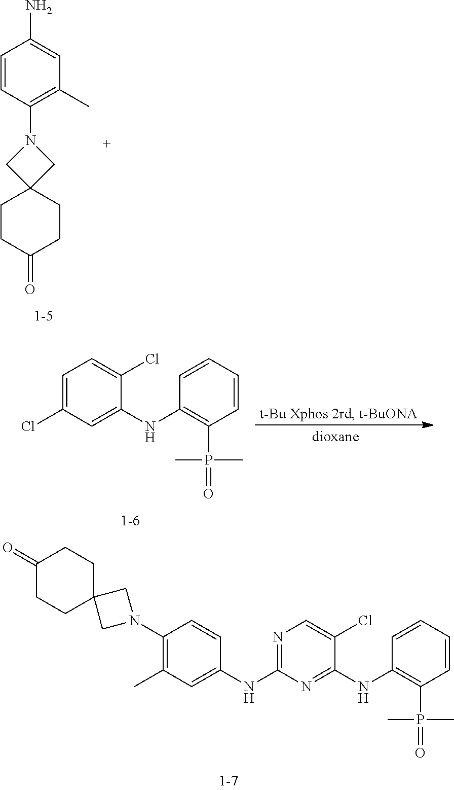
C1CC(=O)CCC12CN(C1=C(C)C=C(N)C=C1)C2.C1=CC=CC(P(C)(C)=O)=C1NC1=CC(Cl)=CC=C1Cl.C1=CC=CC(P(C)(C)=O)=C1NC1=NC(NC2=CC(C)=C(N3CC4(C3)CCC(=O)CC4)C=C2)=NC=C1Cl
